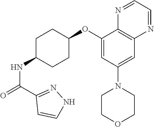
C1(OC2CCC(NC(=O)C3=NNC=C3)CC2)=CC(N2CCOCC2)=CC2=C1N=CC=N2
